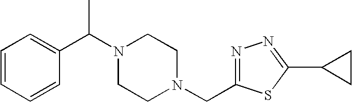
C(N1CCN(CC2=NN=C(C3CC3)S2)CC1)(C1=CC=CC=C1)C
